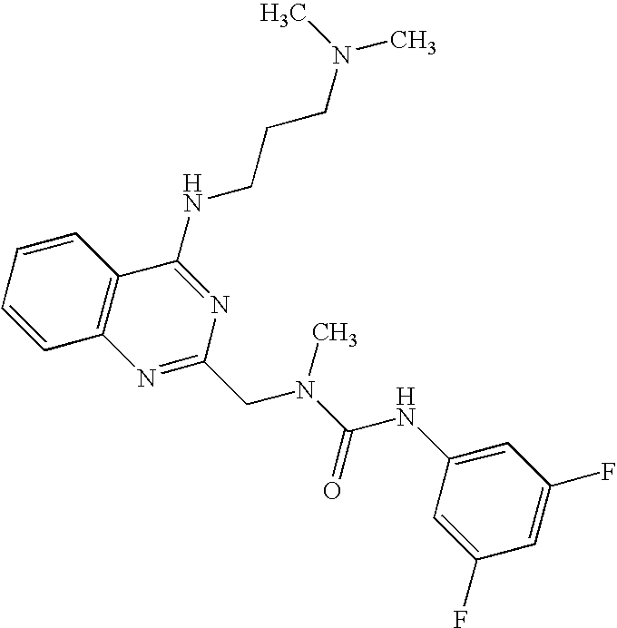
C1=CC2=C(C=C1)C(NCCCN(C)C)=NC(CN(C(=O)NC1=CC(F)=CC(F)=C1)C)=N2
